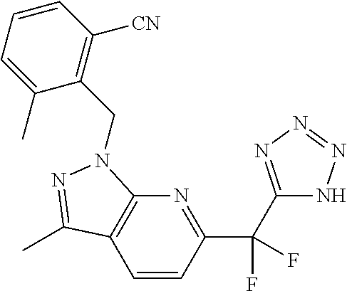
C1=CC(C(C2=NN=NN2)(F)F)=NC2=C1C(C)=NN2CC1=C([CN])C=CC=C1C
